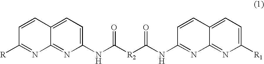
C1(NC([R2]C(NC2=NC3=NC([R1])=CC=C3C=C2)=O)=O)=CC=C2C(=N1)N=C([R])C=C2
